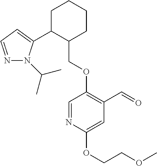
C1C(C2=CC=NN2C(C)C)C(COC2=C(C=O)C=C(OCCOC)N=C2)CCC1
